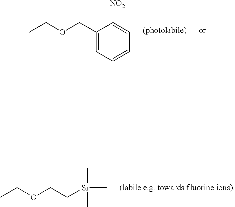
C1(COCC)=CC=CC=C1[NO2].CCOCC[Si](C)(C)C
